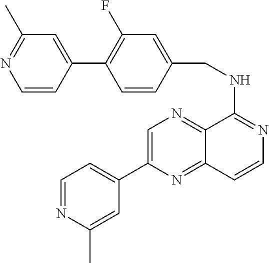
C1(C2=CN=C3C(=N2)C=CN=C3NCC2=CC(F)=C(C3=CC(C)=NC=C3)C=C2)=CC=NC(C)=C1
